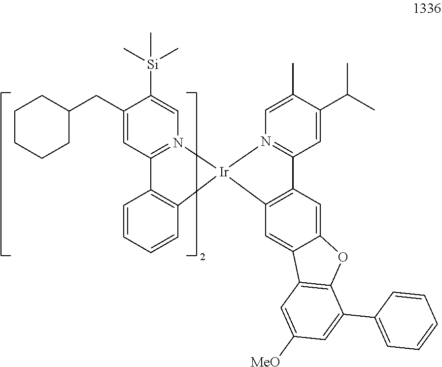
C1(CC2CCCCC2)=CC2=N(C=C1[Si](C)(C)C)[Ir]1(C3=C2C=CC=C3)N2=C(C=C(C(C)C)C(C)=C2)C2=C1C=C1C(=C2)OC2=C1C=C([MeO])C=C2C1=CC=CC=C1
